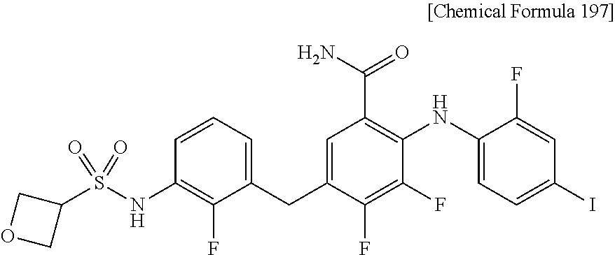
C1=CC=C(CC2=CC(C(N)=O)=C(NC3=CC=C(I)C=C3F)C(F)=C2F)C(F)=C1NS(C1COC1)(=O)=O
